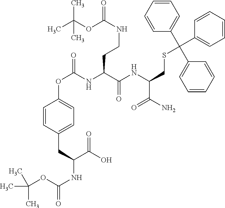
C1=CC(CC(NC(=O)OC(C)(C)C)C(O)=O)=CC=C1OC(NC(C(NC(C(N)=O)CSC(C1=CC=CC=C1)(C1=CC=CC=C1)C1=CC=CC=C1)=O)CCNC(=O)OC(C)(C)C)=O
